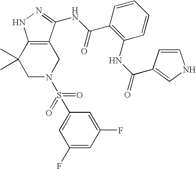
C1N(S(=O)(=O)C2=CC(F)=CC(F)=C2)CC2=C(C1(C)C)NN=C2NC(C1=C(NC(=O)C2=CNC=C2)C=CC=C1)=O
